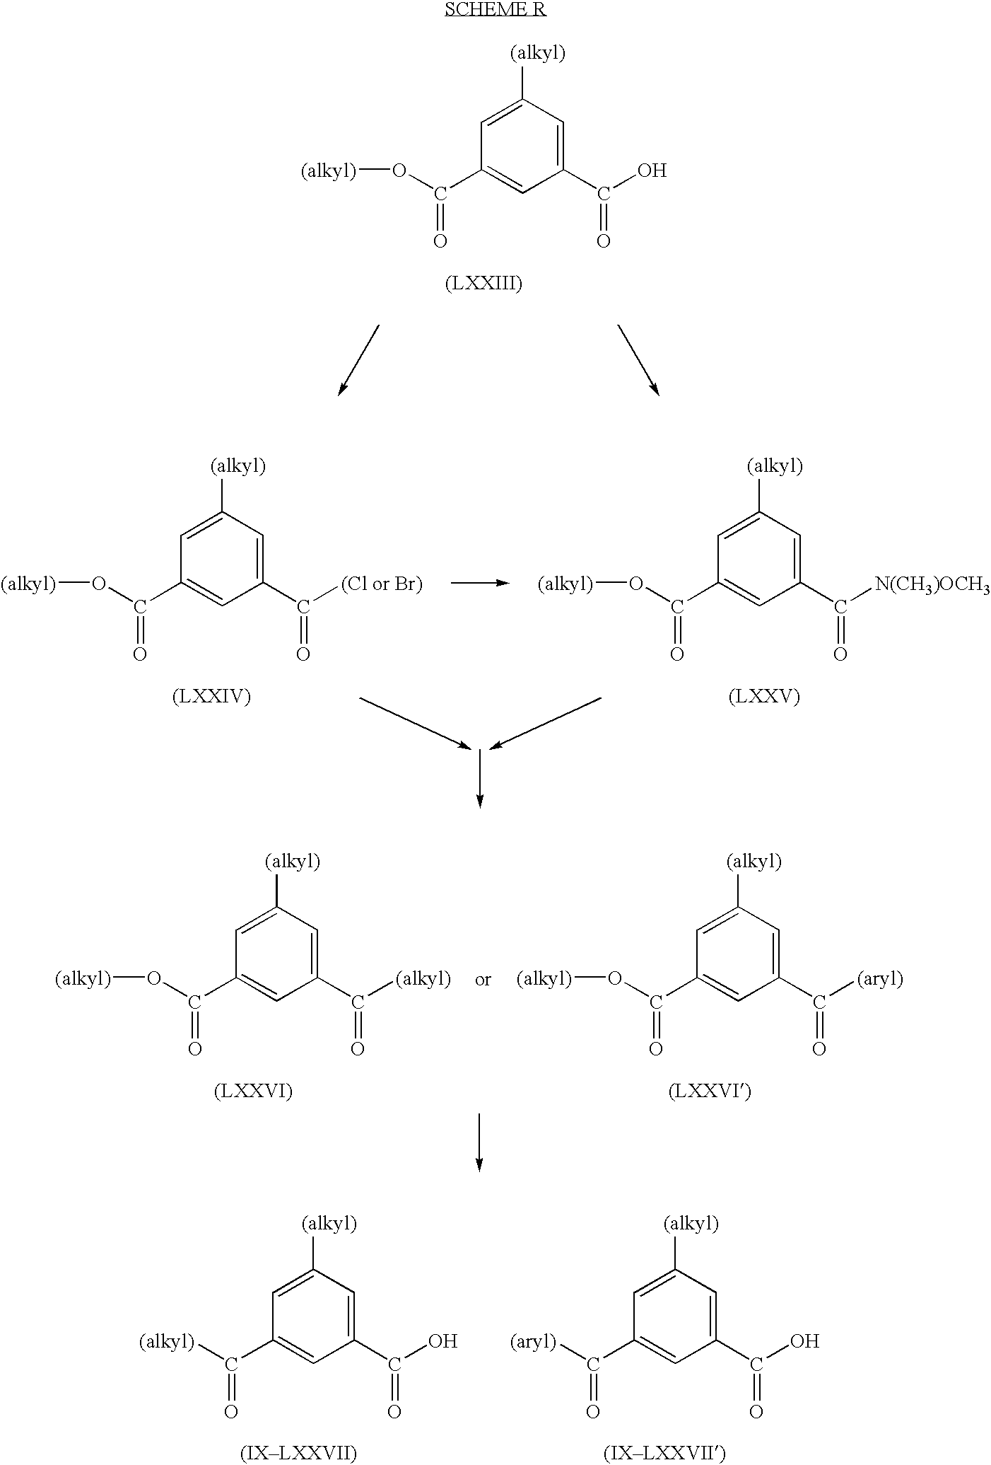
C1(C(=O)O[(alkyl)])=CC(C(=O)O)=CC([(alkyl)])=C1.C1(C(=O)O[(alkyl)])=CC(C(=O)[(Cl or Br)])=CC([(alkyl)])=C1.C1(C(=O)O[(alkyl)])=CC(C(=O)[N(CH3)OCH3])=CC([(alkyl)])=C1.C1(C(=O)O[(alkyl)])=CC(C(=O)[(alkyl)])=CC([(alkyl)])=C1.C1(C(=O)O[(alkyl)])=CC(C(=O)[(aryl)])=CC([(alkyl)])=C1.C1(C(=O)[(alkyl)])=CC(C(=O)O)=CC([(alkyl)])=C1.C1(C(=O)[(aryl)])=CC(C(=O)O)=CC([(alkyl)])=C1
